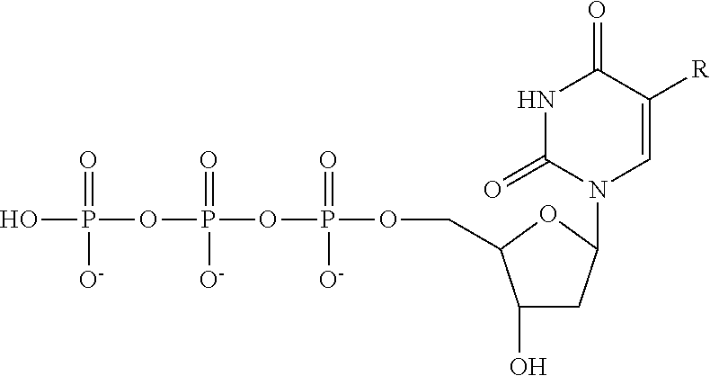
C1=C([R])C(=O)NC(=O)N1C1CC(O)C(COP(OP(OP(O)(=O)[O-])(=O)[O-])(=O)[O-])O1
